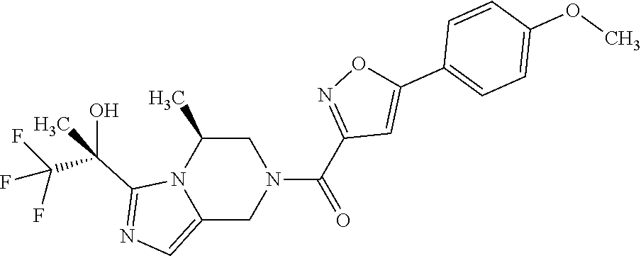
C1C(C)N2C(=CN=C2C(C(F)(F)F)(O)C)CN1C(C1=NOC(C2=CC=C(OC)C=C2)=C1)=O
